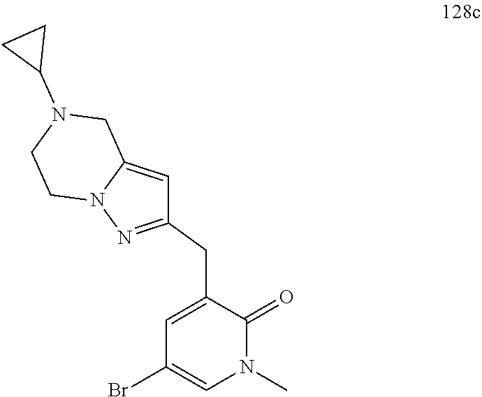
C1=C2N(N=C1CC1=CC(Br)=CN(C)C1=O)CCN(C1CC1)C2
